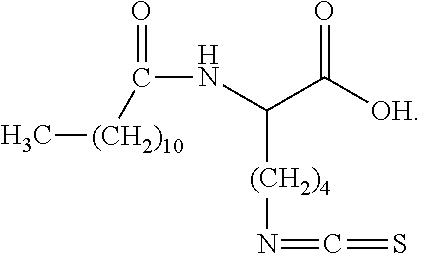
C[(CH2)10]C(NC(C([OH])=O)[(CH2)4]N=C=S)=O
